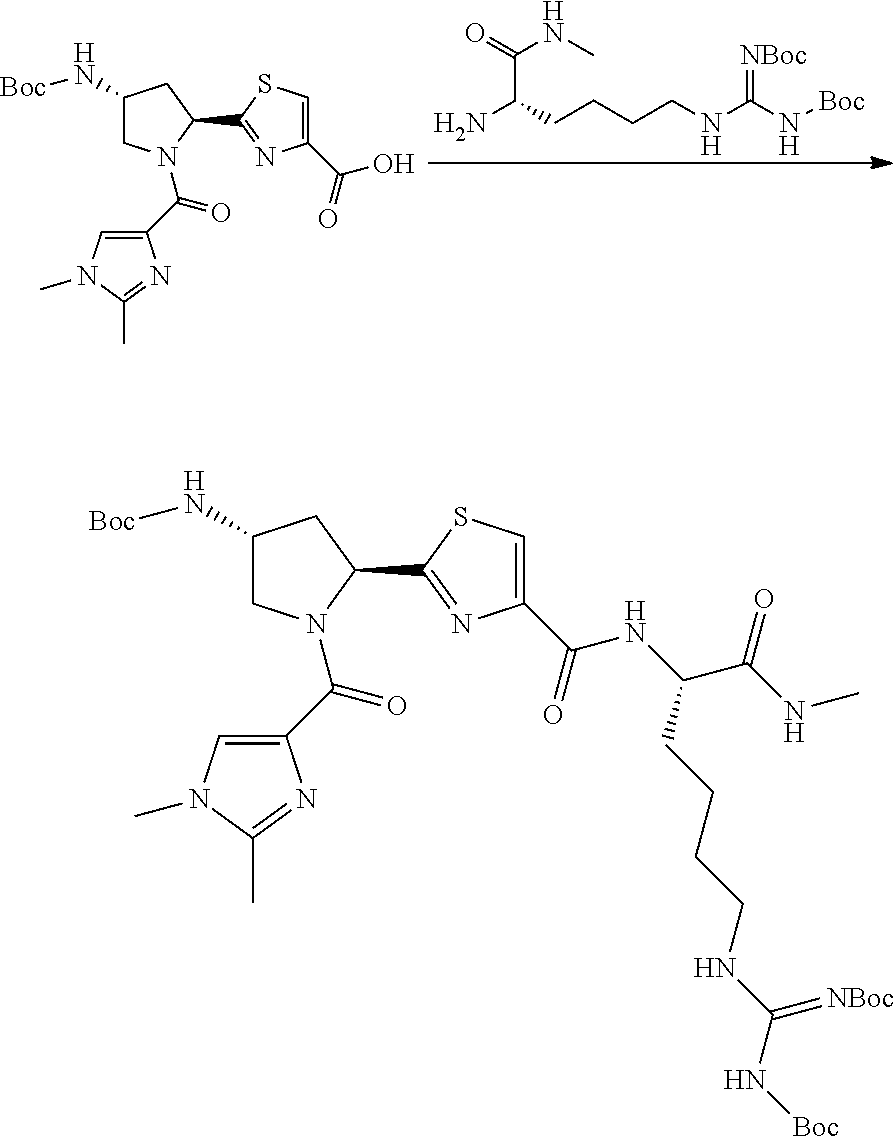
C1(N[Boc])CN(C(C2=CN(C)C(C)=N2)=O)C(C2=NC(C(=O)O)=CS2)C1.C(C(=O)NC)(CCCCNC(N[Boc])=[NBoc])N.C1(N[Boc])CN(C(C2=CN(C)C(C)=N2)=O)C(C2=NC(C(=O)NC(C(NC)=O)CCCCNC(N[Boc])=[NBoc])=CS2)C1
